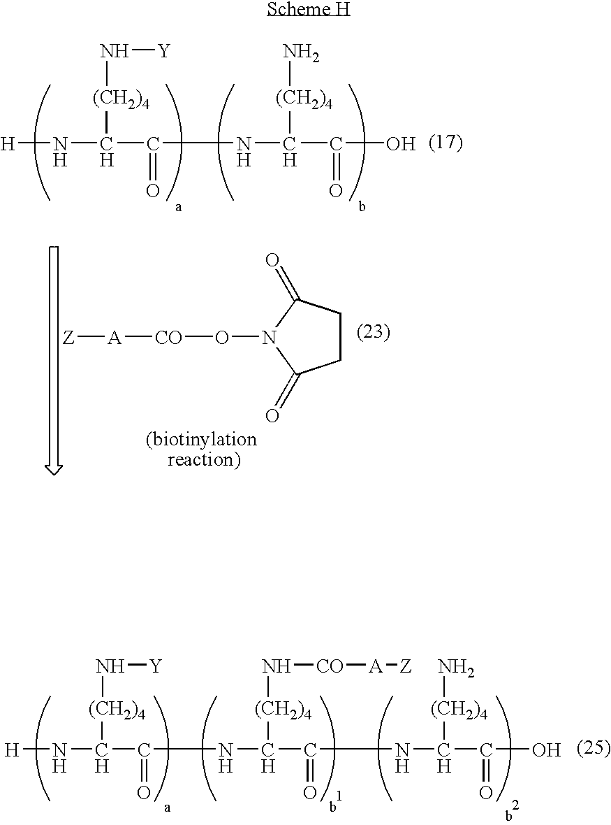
N([(CH2)4]C(N[H])C(NC(C(=O)O)[(CH2)4]N)=O)[Y].[Z][A][CO]ON1C(=O)CCC1=O.N([(CH2)4]C(N[H])C(NC([(CH2)4]N[CO][A][Z])C(NC(C(=O)O)[(CH2)4]N)=O)=O)[Y]
